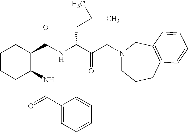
C1CCC(NC(C2=CC=CC=C2)=O)C(C(NC(C(CN2CCCC3=C(C2)C=CC=C3)=O)CC(C)C)=O)C1
